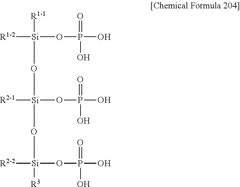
[R1-2][Si]([R1-1])(OP(=O)(O)O)O[Si]([R2-1])(OP(=O)(O)O)O[Si]([R2-2])([R3])OP(=O)(O)O
